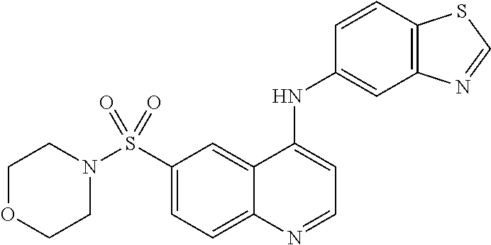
C1(S(=O)(N2CCOCC2)=O)=CC=C2C(=C1)C(NC1=CC3=C(C=C1)SC=N3)=CC=N2
